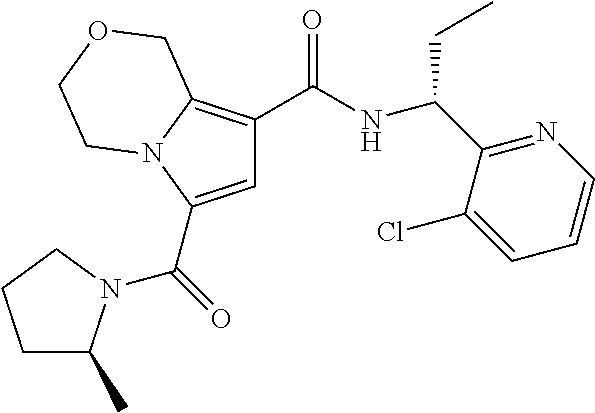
C1=C(C(=O)N2C(C)CCC2)N2C(=C1C(NC(C1=NC=CC=C1Cl)CC)=O)COCC2
